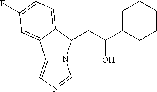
C12=CN=CN1C(CC(O)C1CCCCC1)C1=CC=C(F)C=C21
